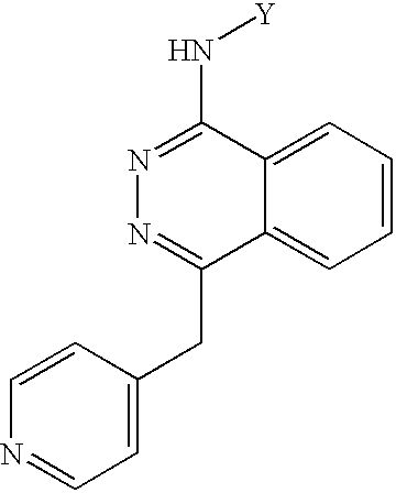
C1(CC2=NN=C(N[Y])C3=CC=CC=C23)=CC=NC=C1
